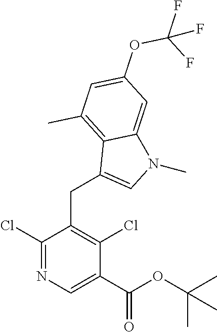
C1(C(OC(C)(C)C)=O)=CN=C(Cl)C(CC2=CN(C)C3=CC(OC(F)(F)F)=CC(C)=C32)=C1Cl
